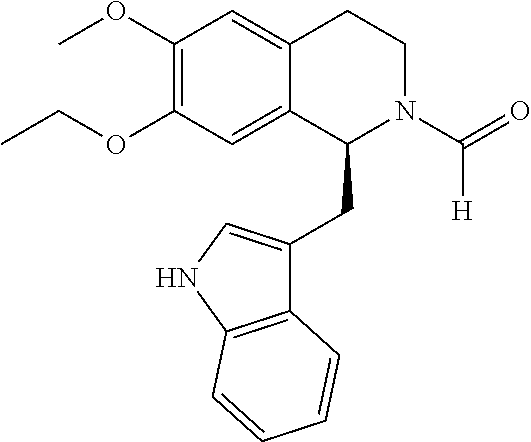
C12=C(NC=C1CC1N(C(=O)[H])CCC3=CC(OC)=C(OCC)C=C13)C=CC=C2
